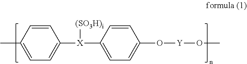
CC1=CC=C([X]([(SO3H)i])C2=CC=C(O[Y]OC)C=C2)C=C1
